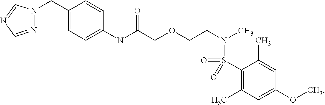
C1(NC(COCCN(C)S(=O)(=O)C2=C(C)C=C(OC)C=C2C)=O)=CC=C(CN2N=CN=C2)C=C1
